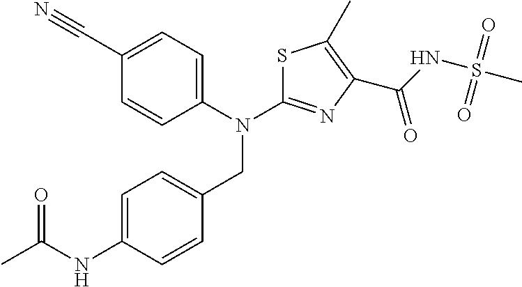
C1=C(NC(C)=O)C=CC(CN(C2=NC(C(NS(C)(=O)=O)=O)=C(C)S2)C2=CC=C(C#N)C=C2)=C1
